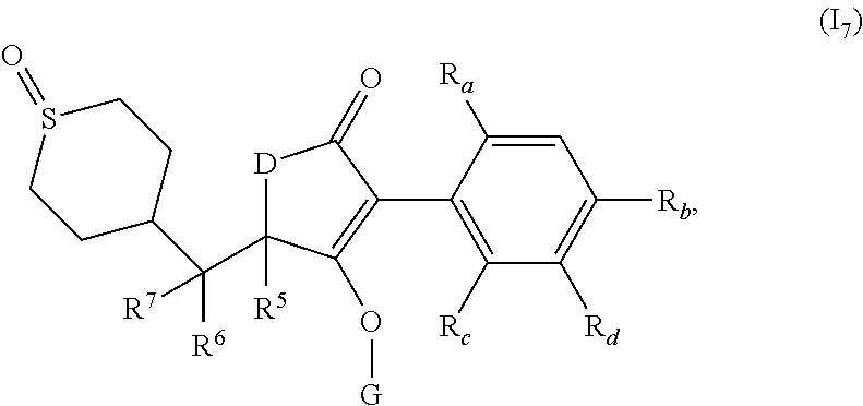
C1=C([Ra])C(C2=C(O[G])C([R5])(C([R6])([R7])C3CCS(=O)CC3)[D]C2=O)=C([Rc])C([Rd])=C1[Rb]
